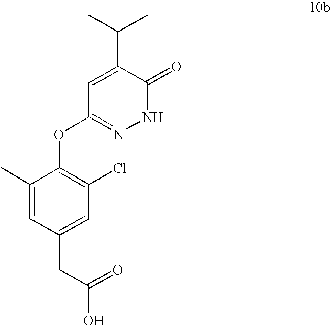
C1(C)=CC(CC(=O)O)=CC(Cl)=C1OC1=NNC(=O)C(C(C)C)=C1
